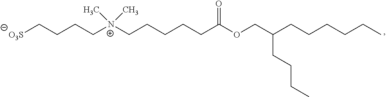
[N+](C)(C)(CCCCCC(OCC(CCCC)CCCCCC)=O)CCCC[O3S]
